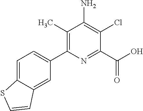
C1(C)=C(C2=CC=C3C(=C2)C=CS3)N=C(C(O)=O)C(Cl)=C1N
